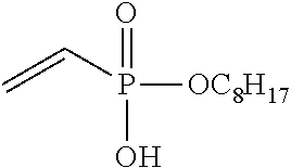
C=CP(=O)(O)[OC8H17]
